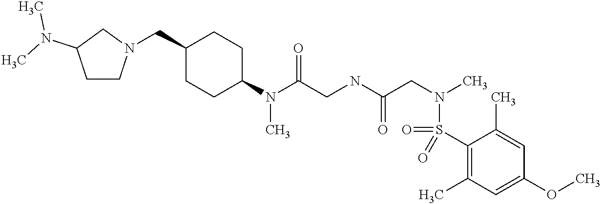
C1(N(C(CNC(CN(C)S(C2=C(C)C=C(OC)C=C2C)(=O)=O)=O)=O)C)CCC(CN2CCC(N(C)C)C2)CC1
